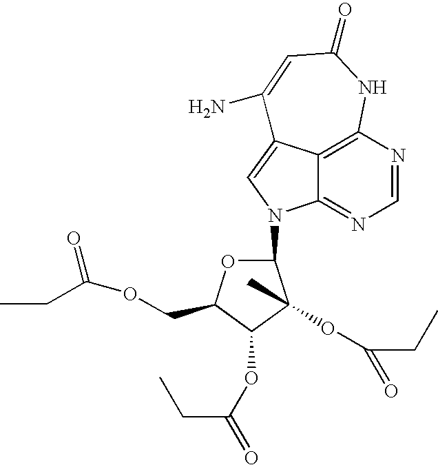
C12=C3N=CN=C1N(C1OC(COC(CC)=O)C(OC(=O)CC)C1(OC(CC)=O)C)C=C2C(N)=CC(=O)N3
